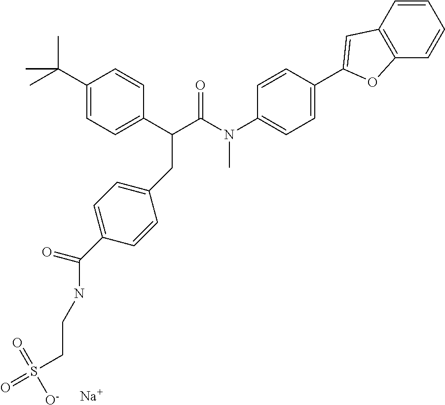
N(C(C(C1=CC=C(C(C)(C)C)C=C1)CC1=CC=C(C(=O)NCCS(=O)([O-])=O)C=C1)=O)(C1=CC=C(C2=CC3=C(C=CC=C3)O2)C=C1)C.[Na]
